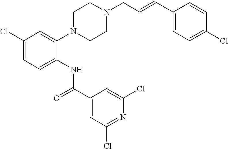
C1(Cl)=CC=C(NC(C2=CC(Cl)=NC(Cl)=C2)=O)C(N2CCN(CC=CC3=CC=C(Cl)C=C3)CC2)=C1
